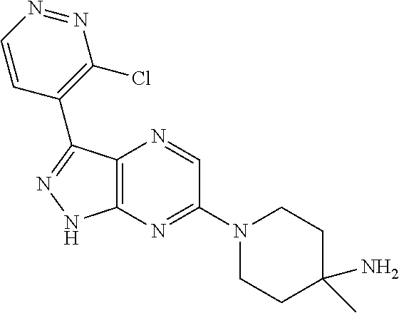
C12=C(N=C(N3CCC(C)(N)CC3)C=N1)NN=C2C1=C(Cl)N=NC=C1
